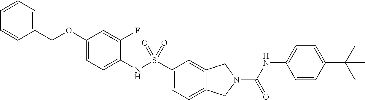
C1(OCC2=CC=CC=C2)=CC=C(NS(C2=CC=C3C(=C2)CN(C(NC2=CC=C(C(C)(C)C)C=C2)=O)C3)(=O)=O)C(F)=C1
